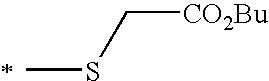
CSC[CO2Bu]
